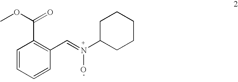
C1=CC=CC(C=N(C2CCCCC2)O)=C1C(=O)OC
